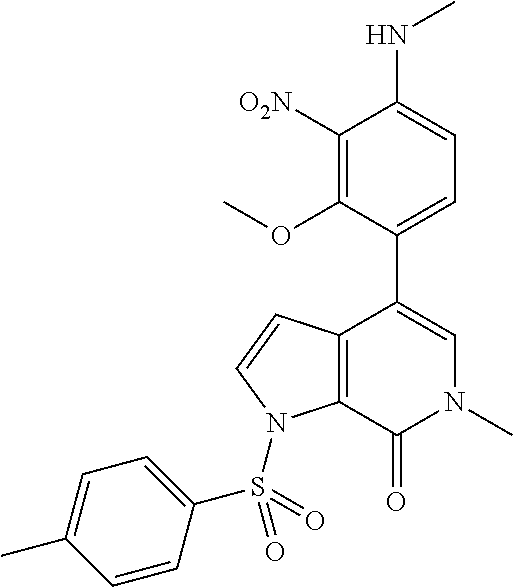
C1([O2N])=C(OC)C(C2=CN(C)C(=O)C3=C2C=CN3S(=O)(C2=CC=C(C)C=C2)=O)=CC=C1NC
